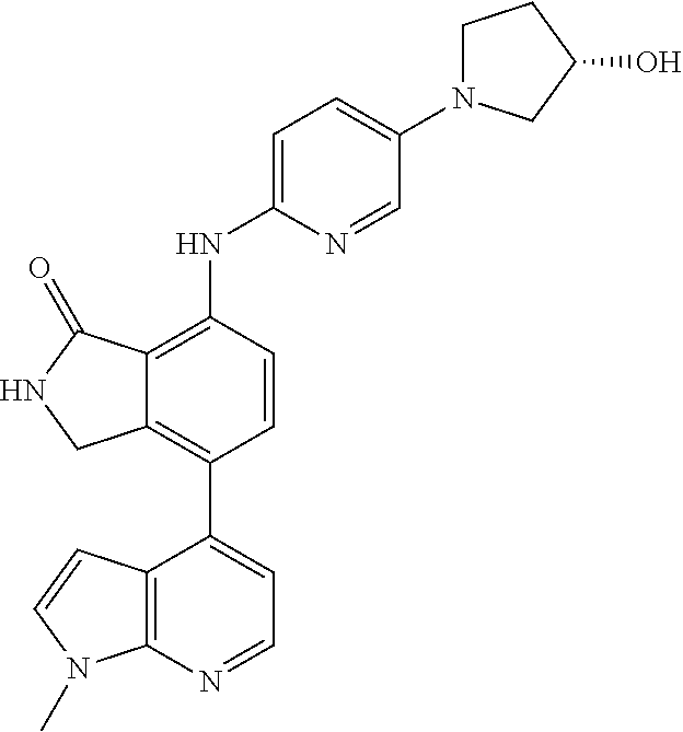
C12=C(C3=CC=NC4=C3C=CN4C)C=CC(NC3=CC=C(N4CCC(O)C4)C=N3)=C1C(=O)NC2
